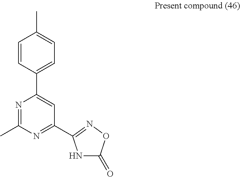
C1=CC(C2=CC(C3=NOC(=O)N3)=NC(C)=N2)=CC=C1C
